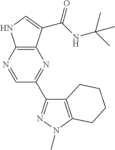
C12=C(C(C(NC(C)(C)C)=O)=CN1)N=C(C1=NN(C)C3=C1CCCC3)C=N2
